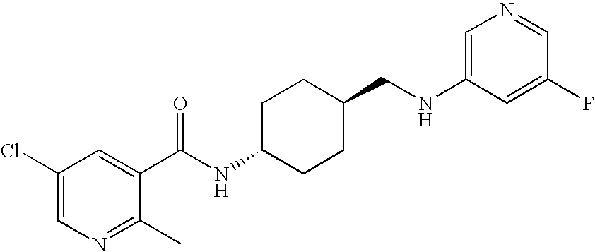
C1(Cl)=CN=C(C)C(C(NC2CCC(CNC3=CN=CC(F)=C3)CC2)=O)=C1
